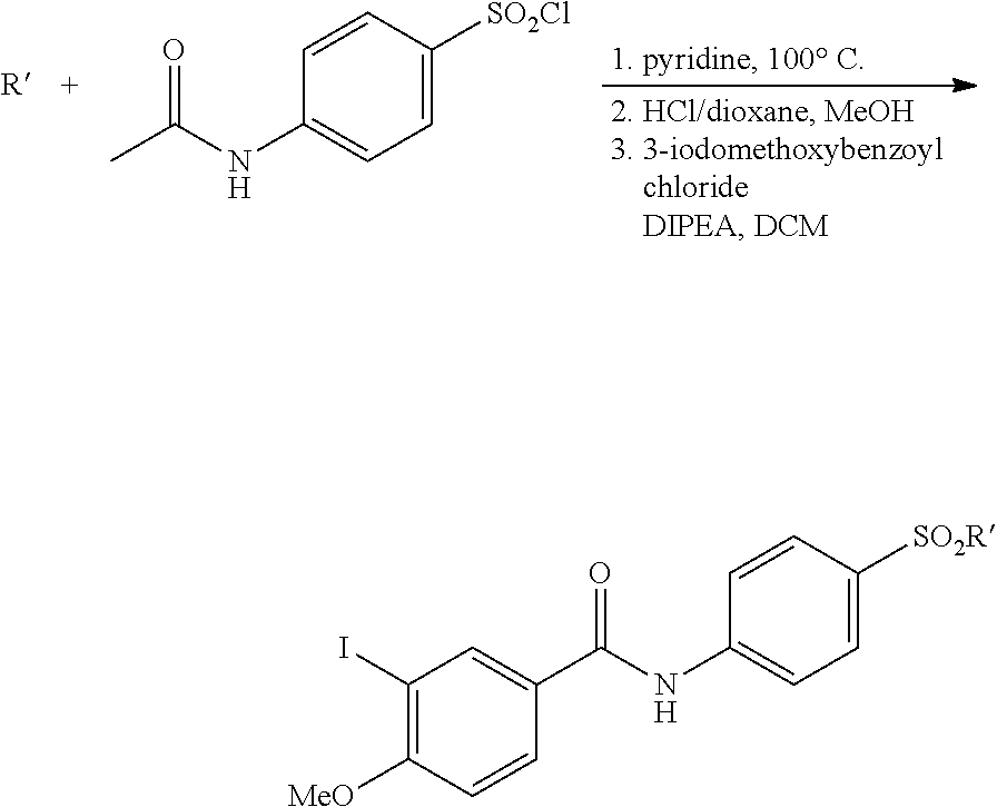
C1=C([SO2Cl])C=CC(NC(=O)C)=C1.C1=C([SO2R])C=CC(NC(=O)C2=CC(I)=C([MeO])C=C2)=C1
